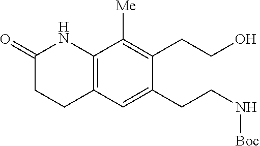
C12=C(C=C(CCN[Boc])C(CCO)=C1[Me])CCC(=O)N2
